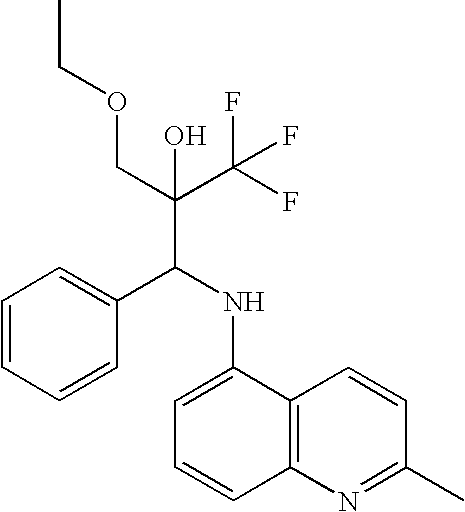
C1=CC=CC(C(NC2=CC=CC3=C2C=CC(C)=N3)C(C(F)(F)F)(COCC)O)=C1
